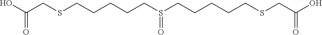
OC(CSCCCCCS(CCCCCSCC(O)=O)=O)=O
